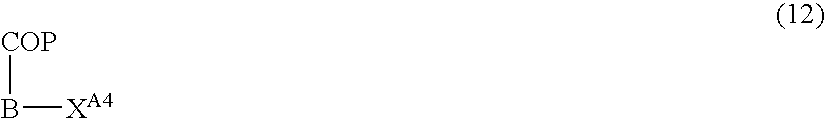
[COP]B[XA4]
